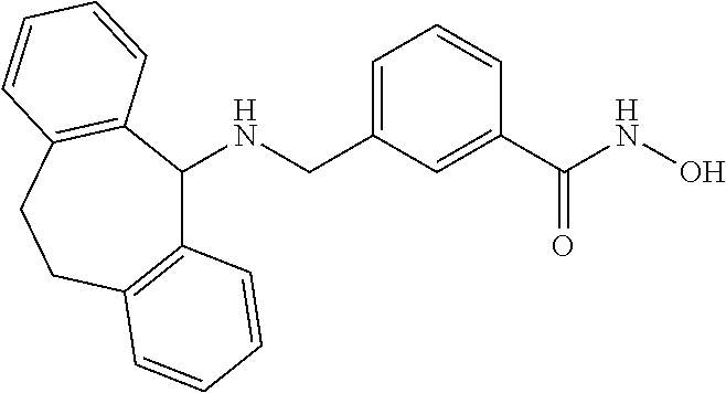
N(CC1=CC=CC(C(NO)=O)=C1)C1C2=C(CCC3=C1C=CC=C3)C=CC=C2
